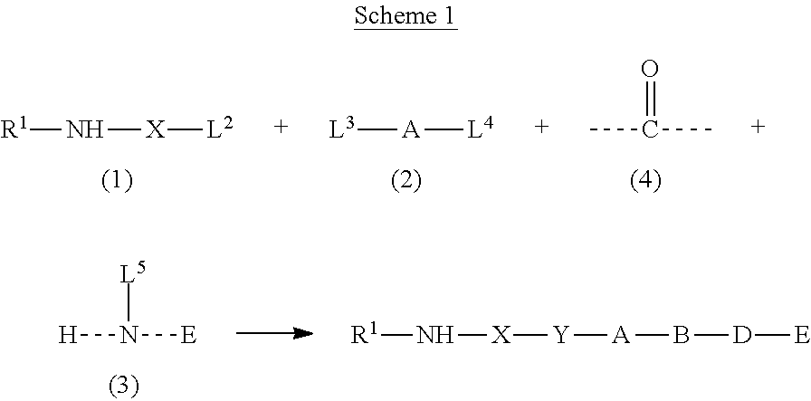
[R1]N[X][L2].[L3][A][L4].C(=O)(C)C.N([L5])([H])[E].N([R1])[X][Y][A]B[D][E]
